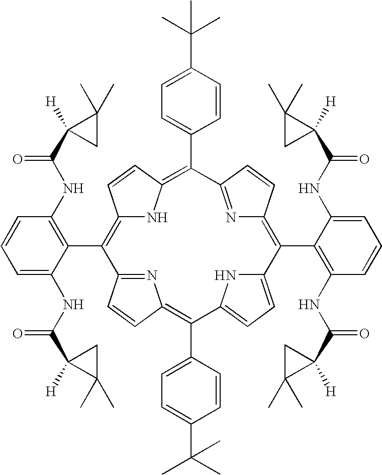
C12=C(C3=C(NC(C4([H])C(C)(C)C4)=O)C=CC=C3NC(C3([H])C(C)(C)C3)=O)C3=NC(=C(C4=CC=C(C(C)(C)C)C=C4)C4=CC=C(N4)C(C4=C(NC(C5([H])C(C)(C)C5)=O)C=CC=C4NC(C4([H])C(C)(C)C4)=O)=C4N=C(C(C5=CC=C(C(C)(C)C)C=C5)=C(N1)C=C2)C=C4)C=C3
